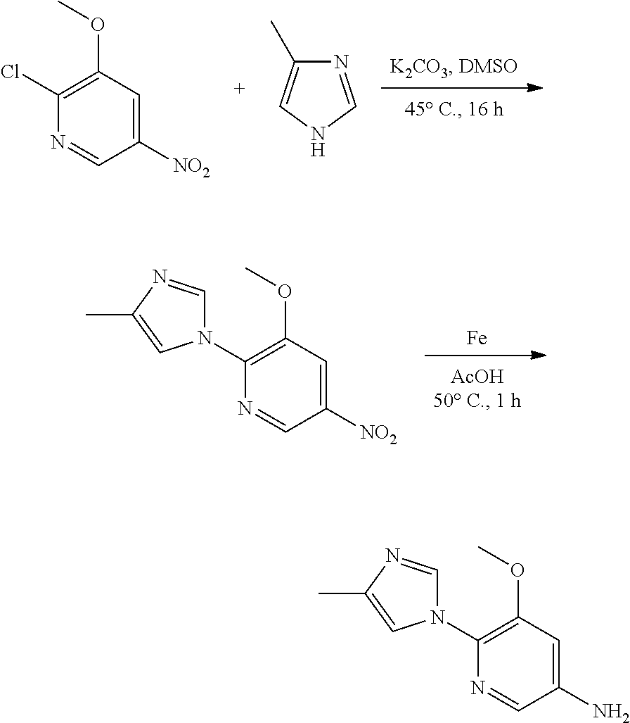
N1=CC([NO2])=CC(OC)=C1Cl.N1=CNC=C1C.[Fe].[NO2]C1=CC(OC)=C(N2C=NC(C)=C2)N=C1.NC1=CC(OC)=C(N2C=NC(C)=C2)N=C1
